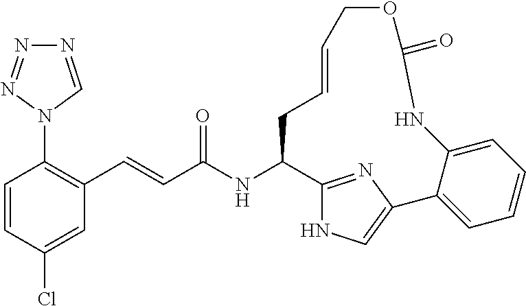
C1=CC(Cl)=CC(C=CC(NC2C3=NC(=CN3)C3=CC=CC=C3NC(=O)OCC=CC2)=O)=C1N1C=NN=N1
